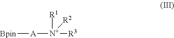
[Bpin][A][N+]([R3])([R1])[R2]
